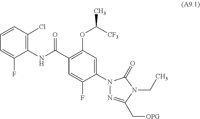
C(C1=C(OC(C)[CF3])C=C(N2N=C(C[OPG])N(CC)C2=O)C(F)=C1)(NC1=C(Cl)C=CC=C1F)=O
